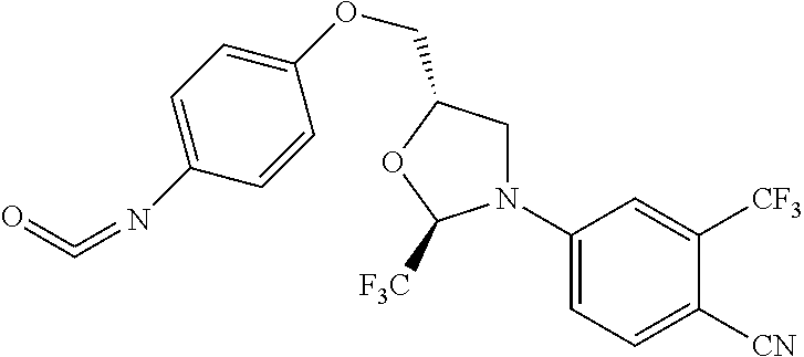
C1N(C2=CC=C([CN])C([CF3])=C2)C([F3C])OC1COC1=CC=C(N=C=O)C=C1
